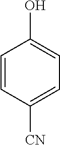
C1=CC([CN])=CC=C1O
